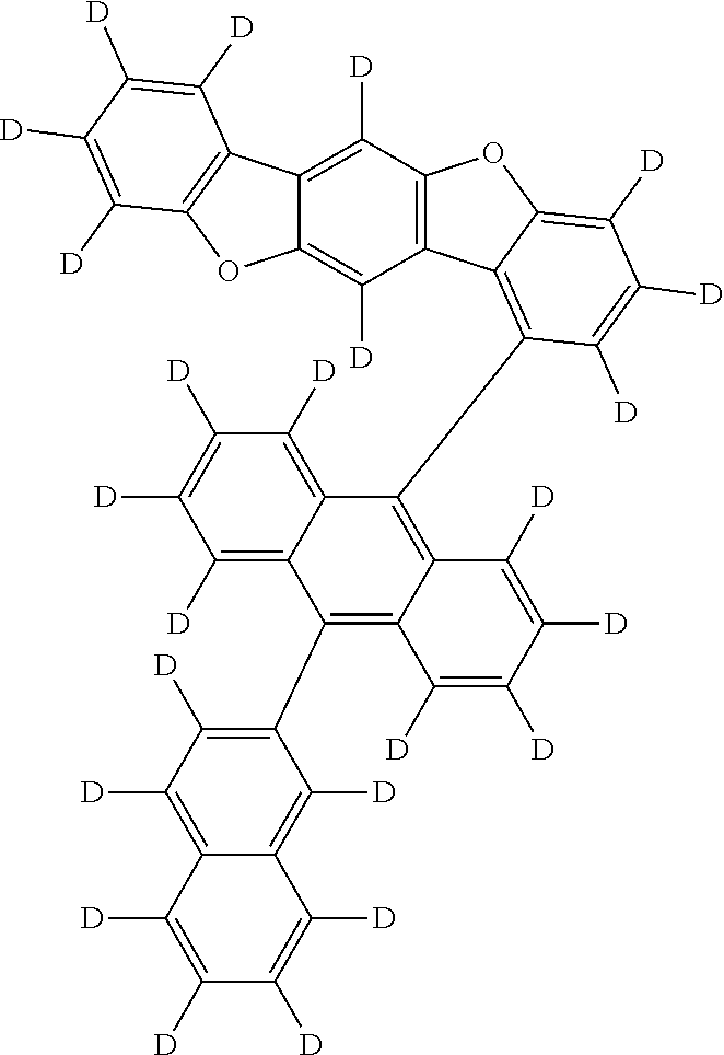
C12=C([D])C3=C(C([D])=C1OC1=C2C([D])=C([D])C([D])=C1[D])C1=C(C2=C4C(=C(C5=C([D])C([D])=C6C(=C5[D])C([D])=C([D])C([D])=C6[D])C5=C([D])C([D])=C([D])C([D])=C25)C([D])=C([D])C([D])=C4[D])C([D])=C([D])C([D])=C1O3
